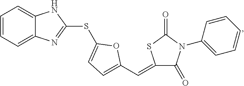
C1=CC=C2C(=C1)NC(SC1=CC=C(C=C3SC(=O)N(C4=CC=CC=C4)C3=O)O1)=N2
